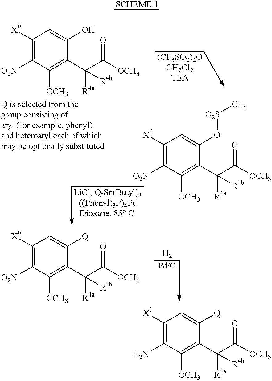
C1([OCH3])=C(C([R4a])([R4b])C(=O)[OCH3])C(O)=CC([X0])=C1[O2N].C1([OCH3])=C(C([R4a])([R4b])C(=O)[OCH3])C(O[O2S][CF3])=CC([X0])=C1[O2N].C1([OCH3])=C(C([R4a])([R4b])C(=O)[OCH3])C([Q])=CC([X0])=C1[O2N].C1([OCH3])=C(C([R4a])([R4b])C(=O)[OCH3])C([Q])=CC([X0])=C1N
